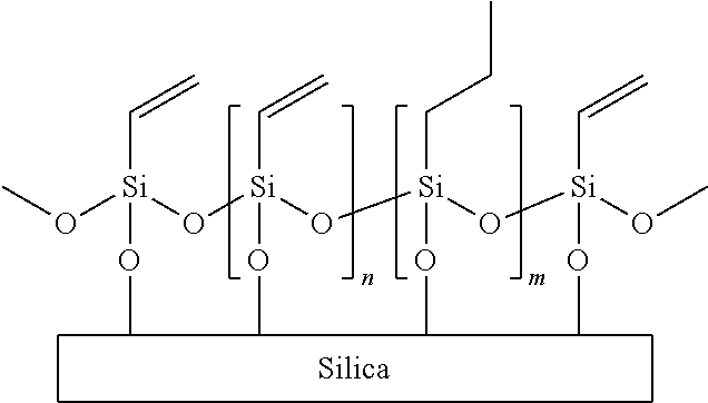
O([Si](O[Si](O[Si](O[Si](OC)(C=C)OC)(CCC)OC)(C=C)OC)(C=C)OC)C
